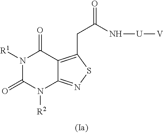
N1([R1])C(=O)N([R2])C2=NSC(CC(=O)N[U][V])=C2C1=O
